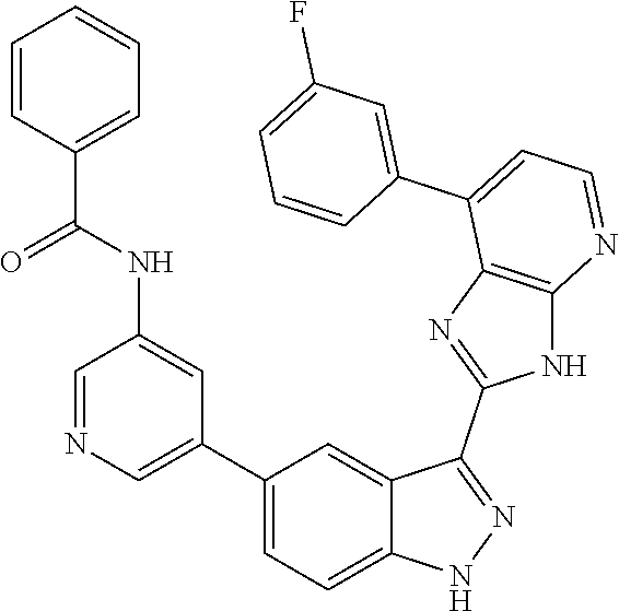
C1=NC=C(C2=CC=C3C(=C2)C(C2=NC4=C(N2)N=CC=C4C2=CC(F)=CC=C2)=NN3)C=C1NC(C1=CC=CC=C1)=O
